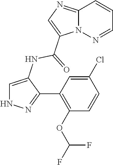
C1=C(NC(C2=CN=C3N2N=CC=C3)=O)C(C2=C(OC(F)F)C=CC(Cl)=C2)=NN1
